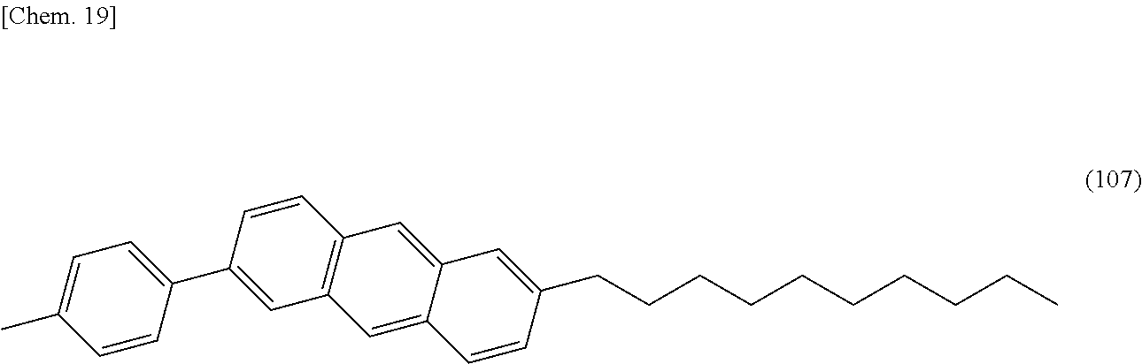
C1=CC(C2=CC=C(C)C=C2)=CC2=C1C=C1C(=C2)C=CC(CCCCCCCCCC)=C1
